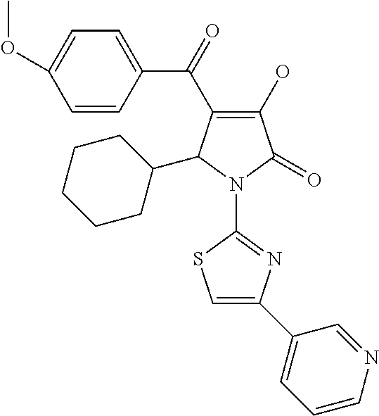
C1(O)=C(C(=O)C2=CC=C(OC)C=C2)C(C2CCCCC2)N(C2=NC(C3=CC=CN=C3)=CS2)C1=O
